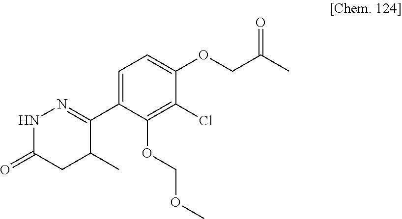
N1C(=O)CC(C)C(C2=CC=C(OCC(C)=O)C(Cl)=C2OCOC)=N1
